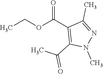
C(C)OC(C1=C(C(=O)C)N(C)N=C1C)=O
